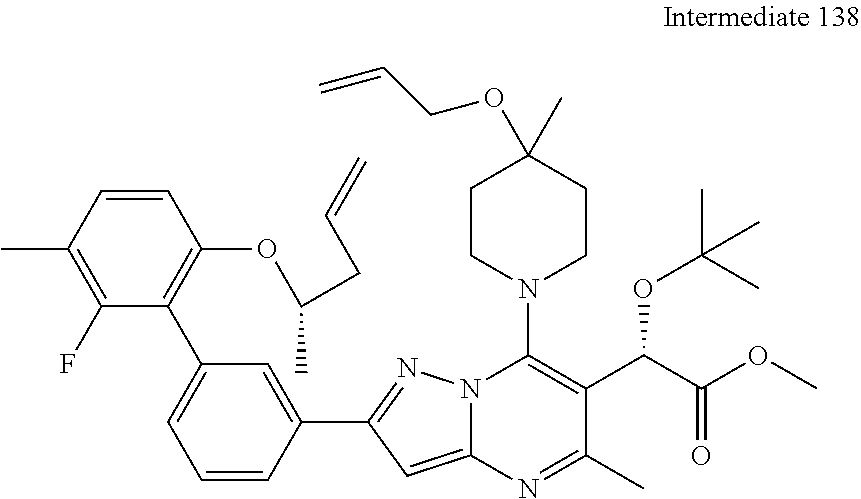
C1=CC(C)=C(F)C(C2=CC=CC(C3=NN4C(=C3)N=C(C)C(C(OC(C)(C)C)C(=O)OC)=C4N3CCC(C)(OCC=C)CC3)=C2)=C1OC(CC=C)C
